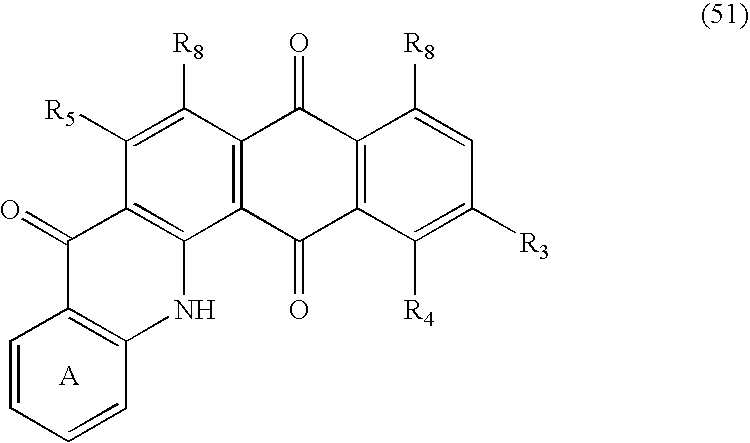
C1([R5])=C([R8])C2=C(C3=C1C(=O)C1=C(N3)C=CC=C1)C(=O)C1=C(C2=O)C([R8])=CC([R3])=C1[R4]
